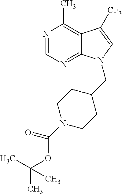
N1=CN=C2C(=C1C)C([CF3])=CN2CC1CCN(C(OC(C)(C)C)=O)CC1
